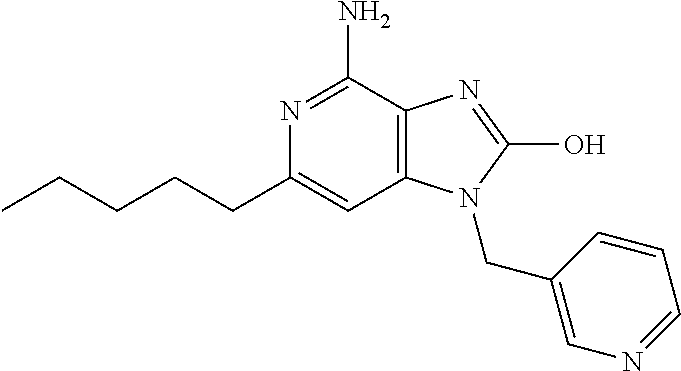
N1=C(N)C2=C(C=C1CCCCC)N(CC1=CN=CC=C1)C(O)=N2
